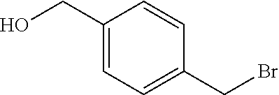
C1(CO)=CC=C(CBr)C=C1
